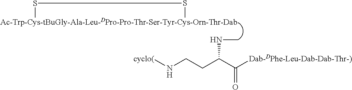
[Ac-Trp-Cys-tBuGly-Ala-Leu-DPro-Pro-Thr-Ser-Tyr-Cys-Orn-Thr-Dab]1SS1.N(CCC(C([Dab-DPhe-Leu-Dab-Dab-Thr-)])=O)NC)[cyclo(]
